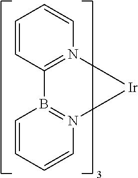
C1=CC2=N(C=C1)[Ir]N1=B2C=CC=C1
